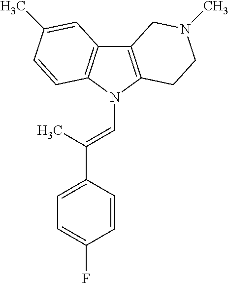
C12=C(N(C=C(C3=CC=C(F)C=C3)C)C3=C1C=C(C)C=C3)CCN(C)C2
